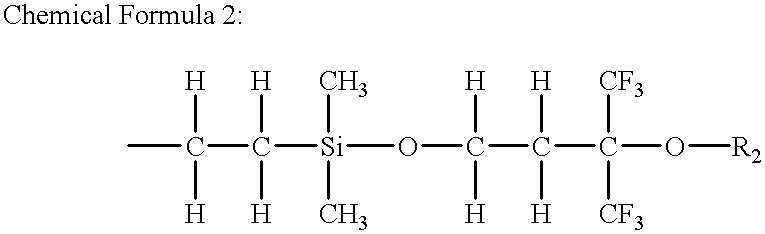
CC(C([Si](OC(C(C(O[R2])([CF3])[CF3])([H])[H])([H])[H])(C)C)([H])[H])([H])[H]
